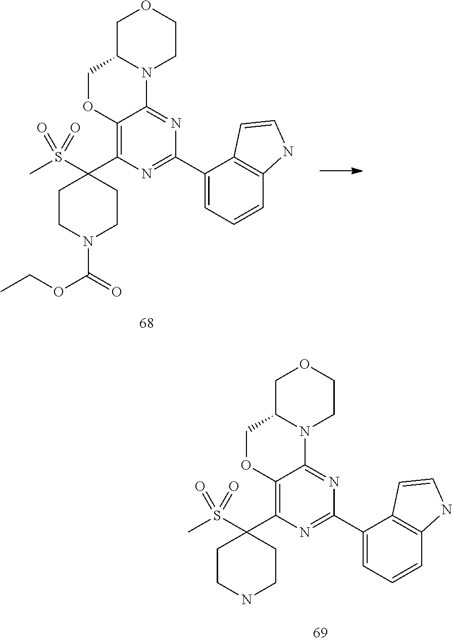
C1C2N(CCO1)C1=NC(C3=CC=CC4=C3C=CN4)=NC(C3(S(C)(=O)=O)CCN(C(OCC)=O)CC3)=C1OC2.C1C2N(CCO1)C1=NC(C3=CC=CC4=C3C=CN4)=NC(C3(S(C)(=O)=O)CCNCC3)=C1OC2
